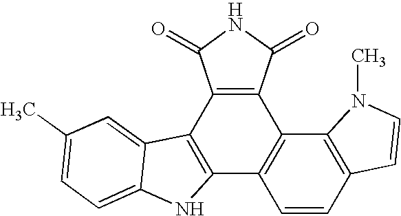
C12=C(C3=C(C4=C1C=CC1=C4N(C)C=C1)C(=O)NC3=O)C1=CC(C)=CC=C1N2
